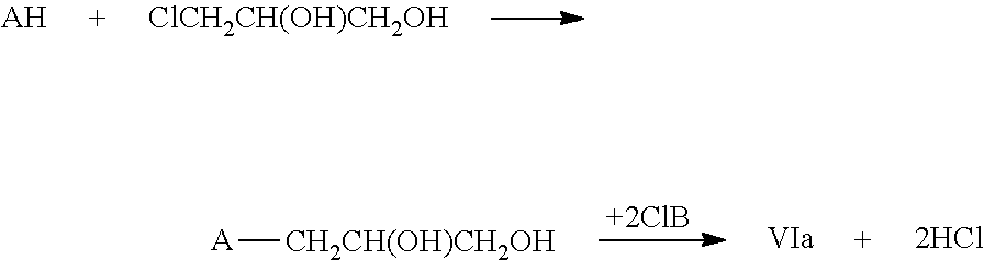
[AH].[ClCH2CH(OH)CH2OH].[+2ClB].[A][CH2CH(OH)CH2OH].[2HCl]
